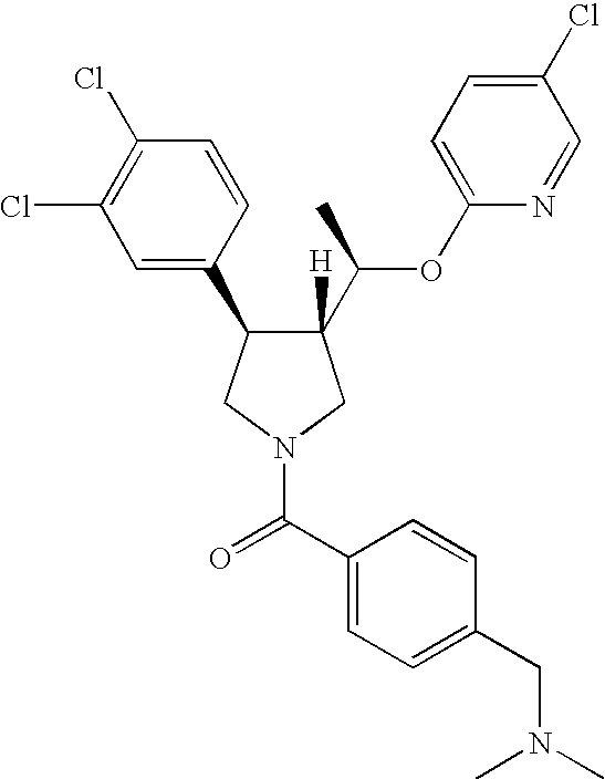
C1(C2C([H])(C(OC3=CC=C(Cl)C=N3)C)CN(C(=O)C3=CC=C(CN(C)C)C=C3)C2)=CC(Cl)=C(Cl)C=C1
